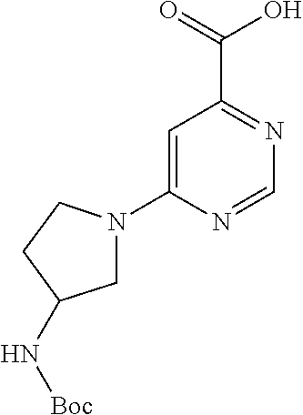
C1=C(N2CC(N[Boc])CC2)N=CN=C1C(=O)O
